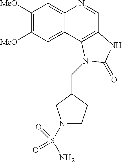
C1([MeO])=C([MeO])C=C2C(=C1)N=CC1=C2N(CC2CN(S(N)(=O)=O)CC2)C(=O)N1
